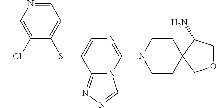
C1(Cl)=C(C)N=CC=C1SC1=CN=C(N2CCC3(CC2)C(N)COC3)N2C1=NN=C2
